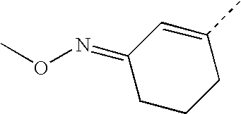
C1=C(C)CCCC1=NOC
